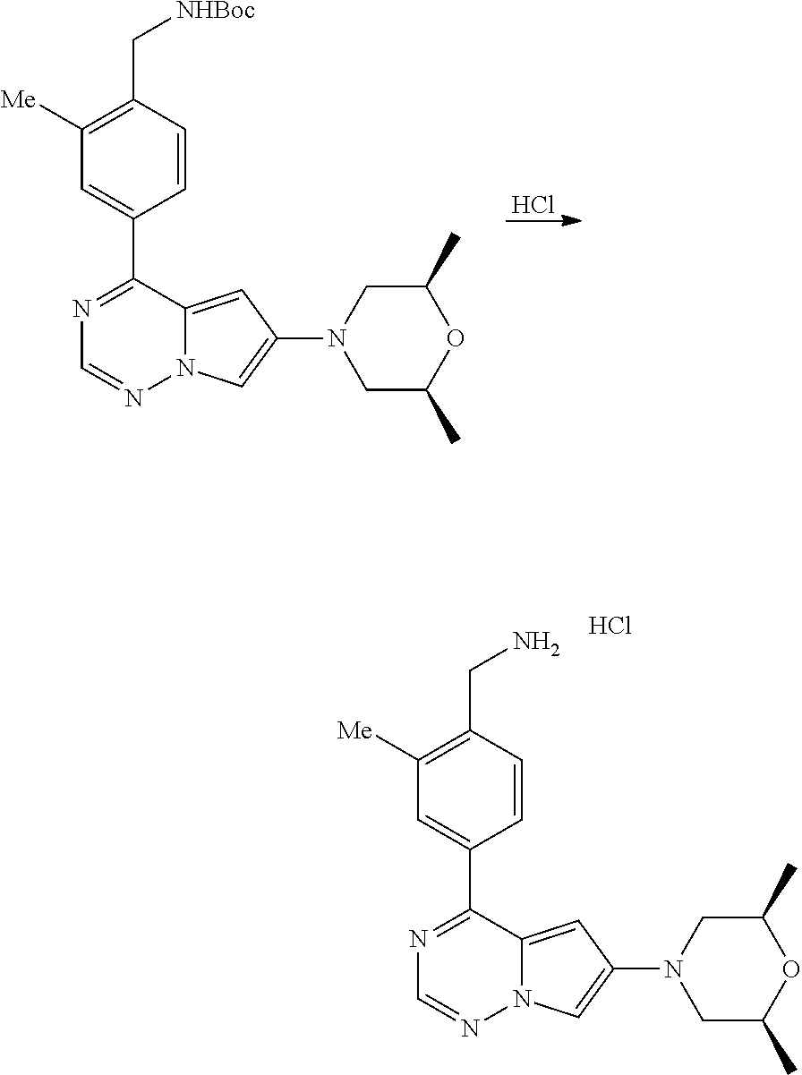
C1([Me])=C(C[NHBoc])C=CC(C2=NC=NN3C2=CC(N2CC(C)OC(C)C2)=C3)=C1.Cl.C1([Me])=C(CN)C=CC(C2=NC=NN3C2=CC(N2CC(C)OC(C)C2)=C3)=C1.Cl
